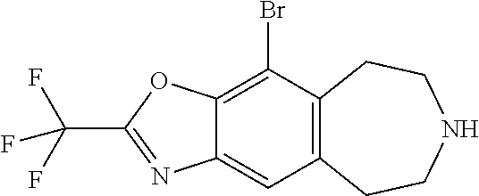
C12=C(CCNCC1)C=C1C(=C2Br)OC(C(F)(F)F)=N1
